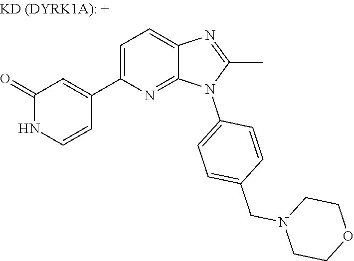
C1(=O)NC=CC(C2=CC=C3C(=N2)N(C2=CC=C(CN4CCOCC4)C=C2)C(C)=N3)=C1
